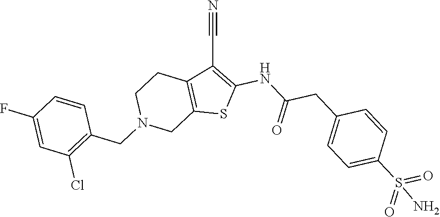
C12=C(C(C#N)=C(NC(CC3=CC=C(S(=O)(=O)N)C=C3)=O)S1)CCN(CC1=C(Cl)C=C(F)C=C1)C2
